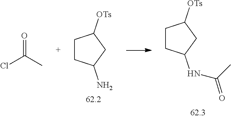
ClC(C)=O.C1CC(N)CC1[OTs].C1CC(NC(C)=O)CC1[OTs]
